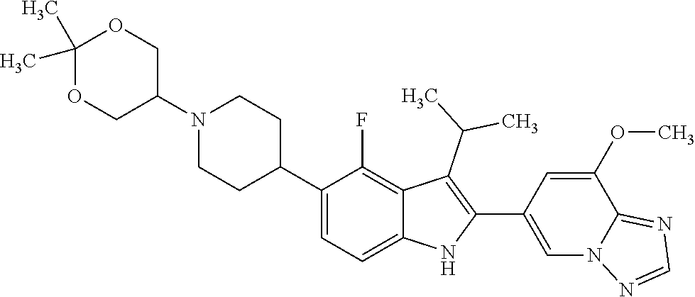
N1(C2COC(C)(C)OC2)CCC(C2=CC=C3C(=C2F)C(C(C)C)=C(C2=CN4C(=NC=N4)C(OC)=C2)N3)CC1
